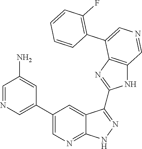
C1=NC=C(C2=CN=C3C(=C2)C(C2=NC4=C(N2)C=NC=C4C2=C(F)C=CC=C2)=NN3)C=C1N
